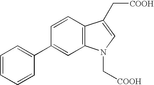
C1(C2=CC=CC=C2)=CC2=C(C=C1)C(C[COOH])=CN2C[COOH]
